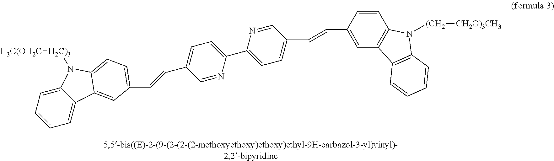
C1=CC=C2C(=C1)C1=CC(C=CC3=CC=C(C4=CC=C(C=CC5=CC6=C(C=C5)N([(CH2][CH2O)3CH3])C5=C6C=CC=C5)C=N4)N=C3)=CC=C1N2[H2C)3][H3C(OH2C]
